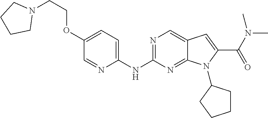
N1=C(NC2=CC=C(OCCN3CCCC3)C=N2)N=C2C(=C1)C=C(C(N(C)C)=O)N2C1CCCC1
